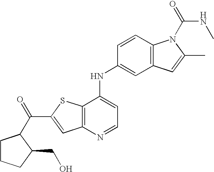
C12=C(N=CC=C1NC1=CC3=C(C=C1)N(C(=O)NC)C(C)=C3)C=C(C(=O)C1CCCC1CO)S2
